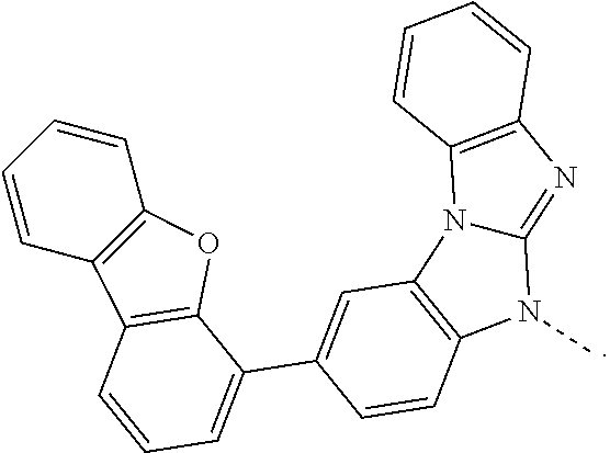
C1=CC=CC2=C1C1=C(O2)C(C2=CC3=C(C=C2)N(C)C2=NC4=C(N32)C=CC=C4)=CC=C1
